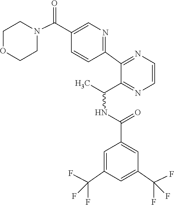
C1COCCN1C(C1=CN=C(C2=NC=CN=C2C(NC(C2=CC(C(F)(F)F)=CC(C(F)(F)F)=C2)=O)C)C=C1)=O
